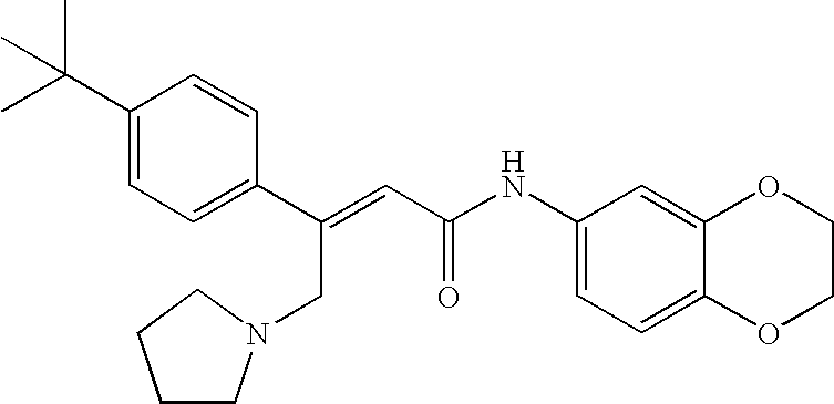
C1(NC(C=C(C2=CC=C(C(C)(C)C)C=C2)CN2CCCC2)=O)=CC=C2C(=C1)OCCO2
